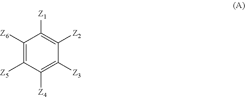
C1([Z6])=C([Z5])C([Z4])=C([Z3])C([Z2])=C1[Z1]
